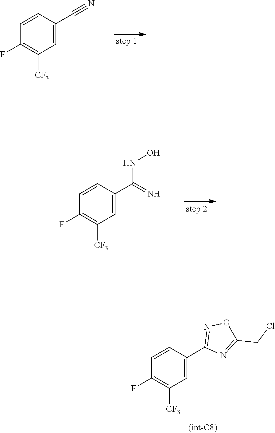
C1(C2=CC([CF3])=C(F)C=C2)=NOC(CCl)=N1.C1(C#N)=CC([CF3])=C(F)C=C1.C1=CC(C(NO)=N)=CC([CF3])=C1F
